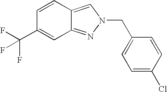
C1=CC2=CN(CC3=CC=C(Cl)C=C3)N=C2C=C1C(F)(F)F
